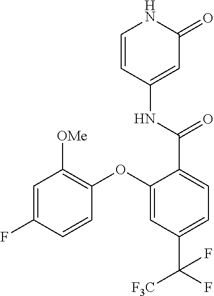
C1=C(F)C=CC(OC2=CC(C(F)([F3C])F)=CC=C2C(NC2=CC(=O)NC=C2)=O)=C1[OMe]
